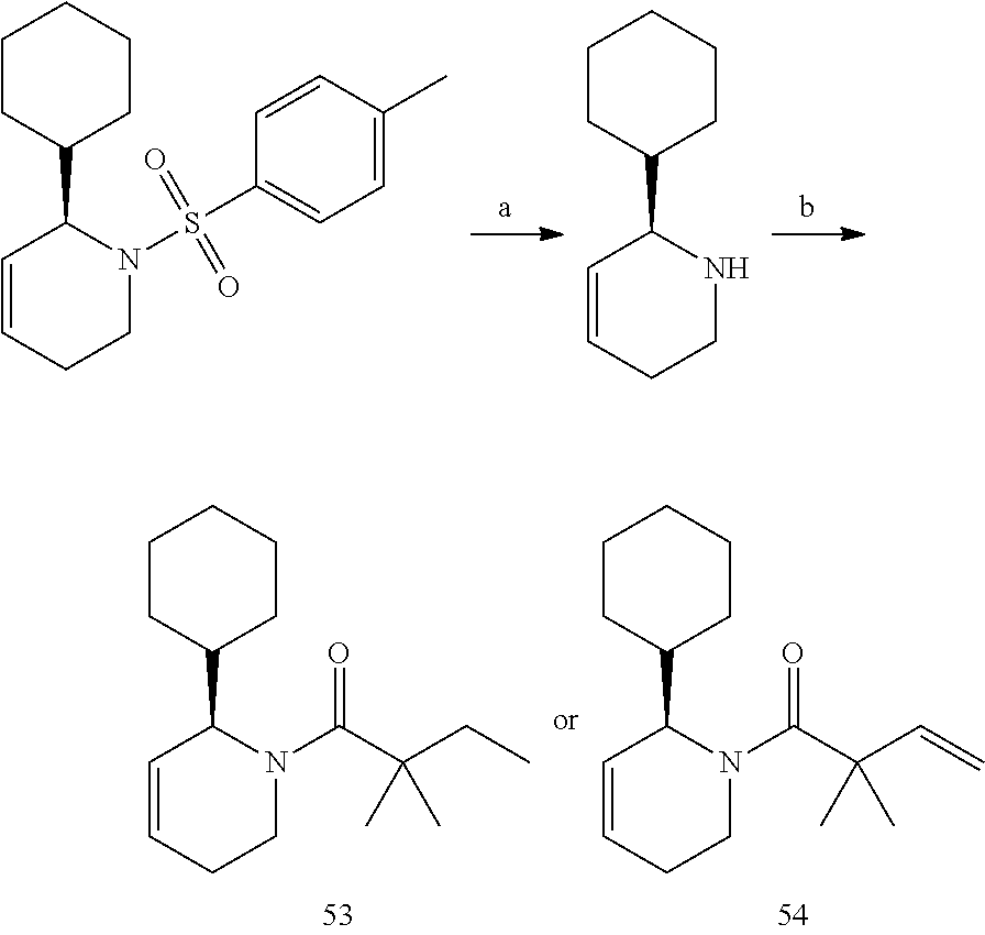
C1CC(C2C=CCCN2S(C2=CC=C(C)C=C2)(=O)=O)CCC1.C1CC(C2C=CCCN2)CCC1.C1CC(C2C=CCCN2C(C(CC)(C)C)=O)CCC1.C1CC(C2C=CCCN2C(C(C=C)(C)C)=O)CCC1
